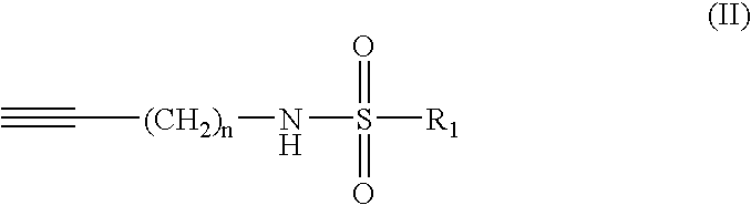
C#C[(CH2)n]NS(=O)(=O)[R1]
